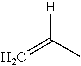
[H]C(C)=C
